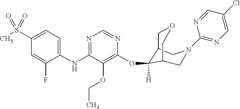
C1(NC2=NC=NC(OC3([H])C4COCC3CN(C3=NC=C(Cl)C=N3)C4)=C2OCC)=CC=C(S(C)(=O)=O)C=C1F
